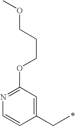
C1(CC)=CC(OCCCOC)=NC=C1
